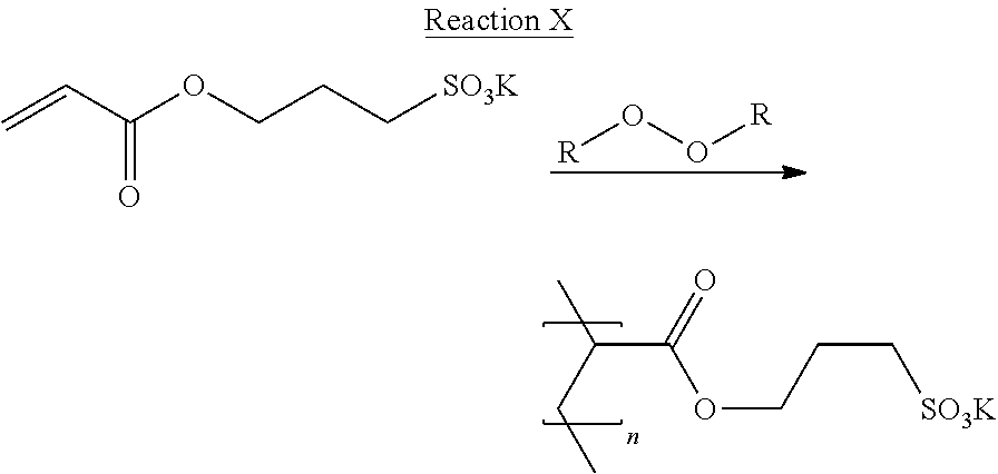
[R]OO[R].C=CC(=O)OCCC[SO3K].CC(CC)C(=O)OCCC[SO3K]
